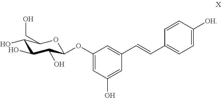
C1(OC2C(O)C(O)C(O)C(CO)O2)=CC(O)=CC(C=CC2=CC=C([OH])C=C2)=C1
